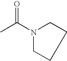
CC(=O)N1CCCC1
